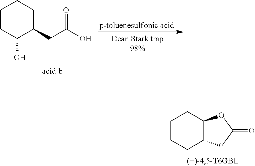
[p-toluenesulfonic acid].C1CC(O)C(CC(O)=O)CC1.C1CCC2C(C1)OC(=O)C2
